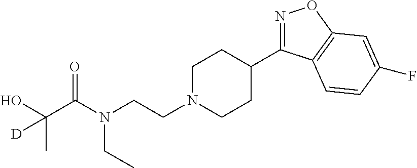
N1=C(C2CCN(CCN(C(C(O)(C)[D])=O)CC)CC2)C2=C(O1)C=C(F)C=C2
